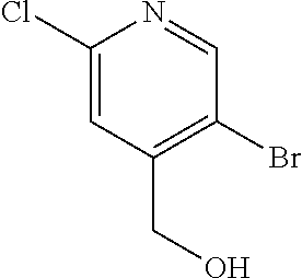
C1(Cl)=CC(CO)=C(Br)C=N1
